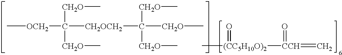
C[OCH2]C([CH2OCH2]C([CH2O]C)([CH2O]C)[CH2O]C)([CH2O]C)[CH2O]C.C[(CC5H10O)2]([CCH](=C)=O)=O
